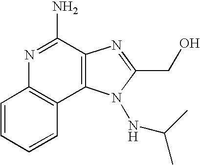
N1=C(N)C2=C(C3=C1C=CC=C3)N(NC(C)C)C(CO)=N2
